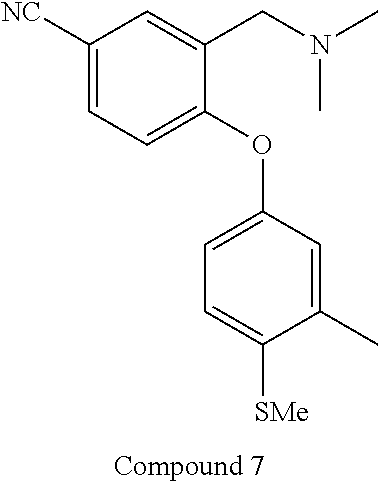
C1([NC])=CC=C(OC2=CC=C([SMe])C(C)=C2)C(CN(C)C)=C1
